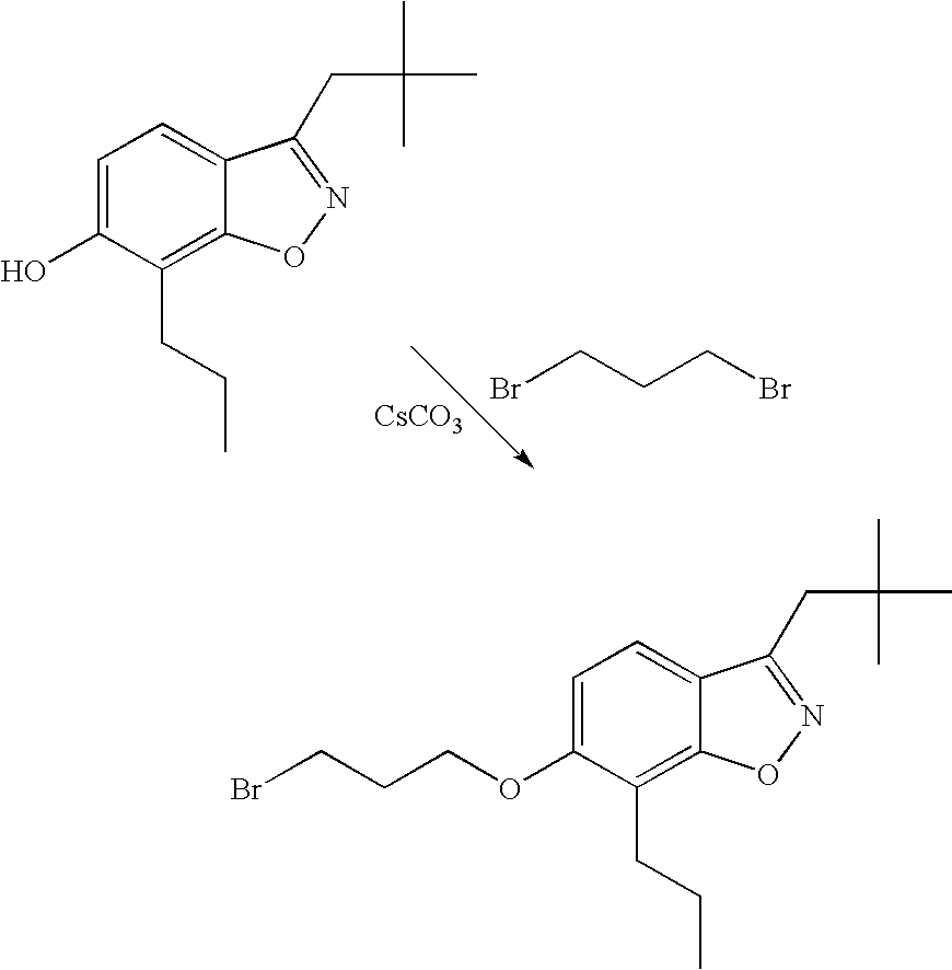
C1=C(O)C(CCC)=C2C(=C1)C(CC(C)(C)C)=NO2.BrCCCBr.[CsCO3].C1=C(OCCCBr)C(CCC)=C2C(=C1)C(CC(C)(C)C)=NO2
